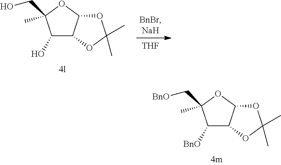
C1(O)C2C(OC1(C)CO)OC(C)(C)O2.[THF].C1([BnO])C2C(OC1(C)C[BnO])OC(C)(C)O2
